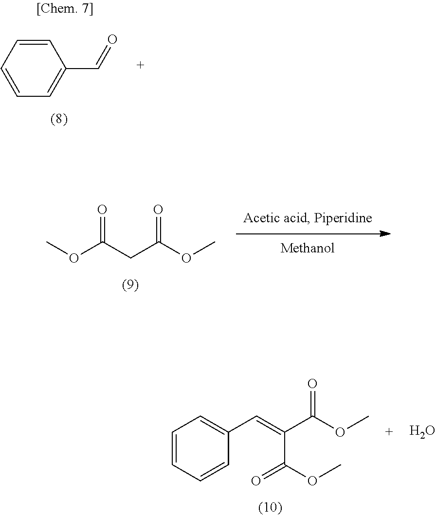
C1=CC=CC=C1C=O.COC(CC(OC)=O)=O.C1=CC=CC(C=C(C(OC)=O)C(OC)=O)=C1.O
